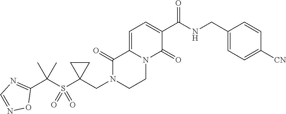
C12=CC=C(C(=O)NCC3=CC=C([CN])C=C3)C(=O)N1CCN(CC1(S(C(C3=NC=NO3)(C)C)(=O)=O)CC1)C2=O
